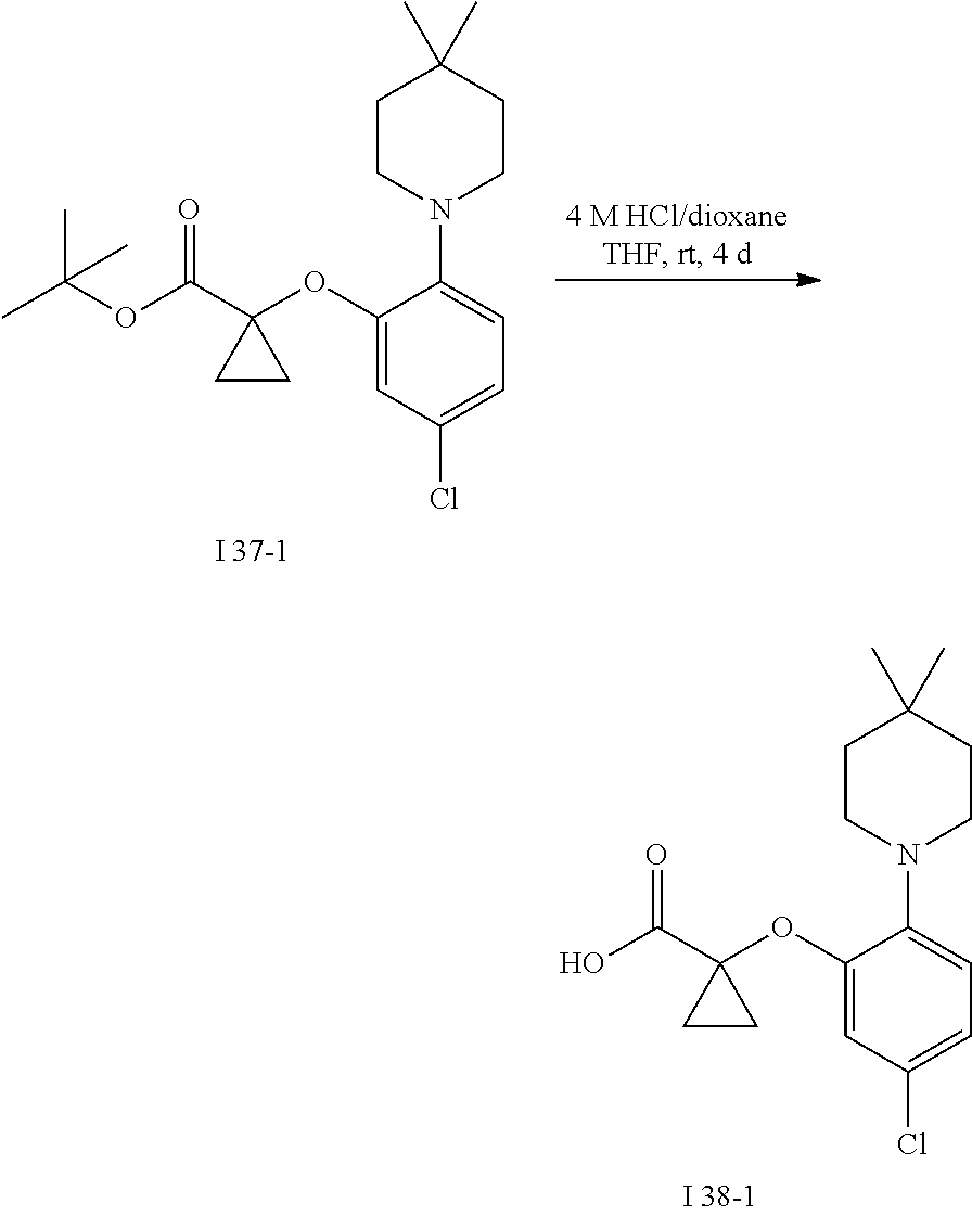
C1(OC2(C(OC(C)(C)C)=O)CC2)=CC(Cl)=CC=C1N1CCC(C)(C)CC1.C1(OC2(C(O)=O)CC2)=CC(Cl)=CC=C1N1CCC(C)(C)CC1
